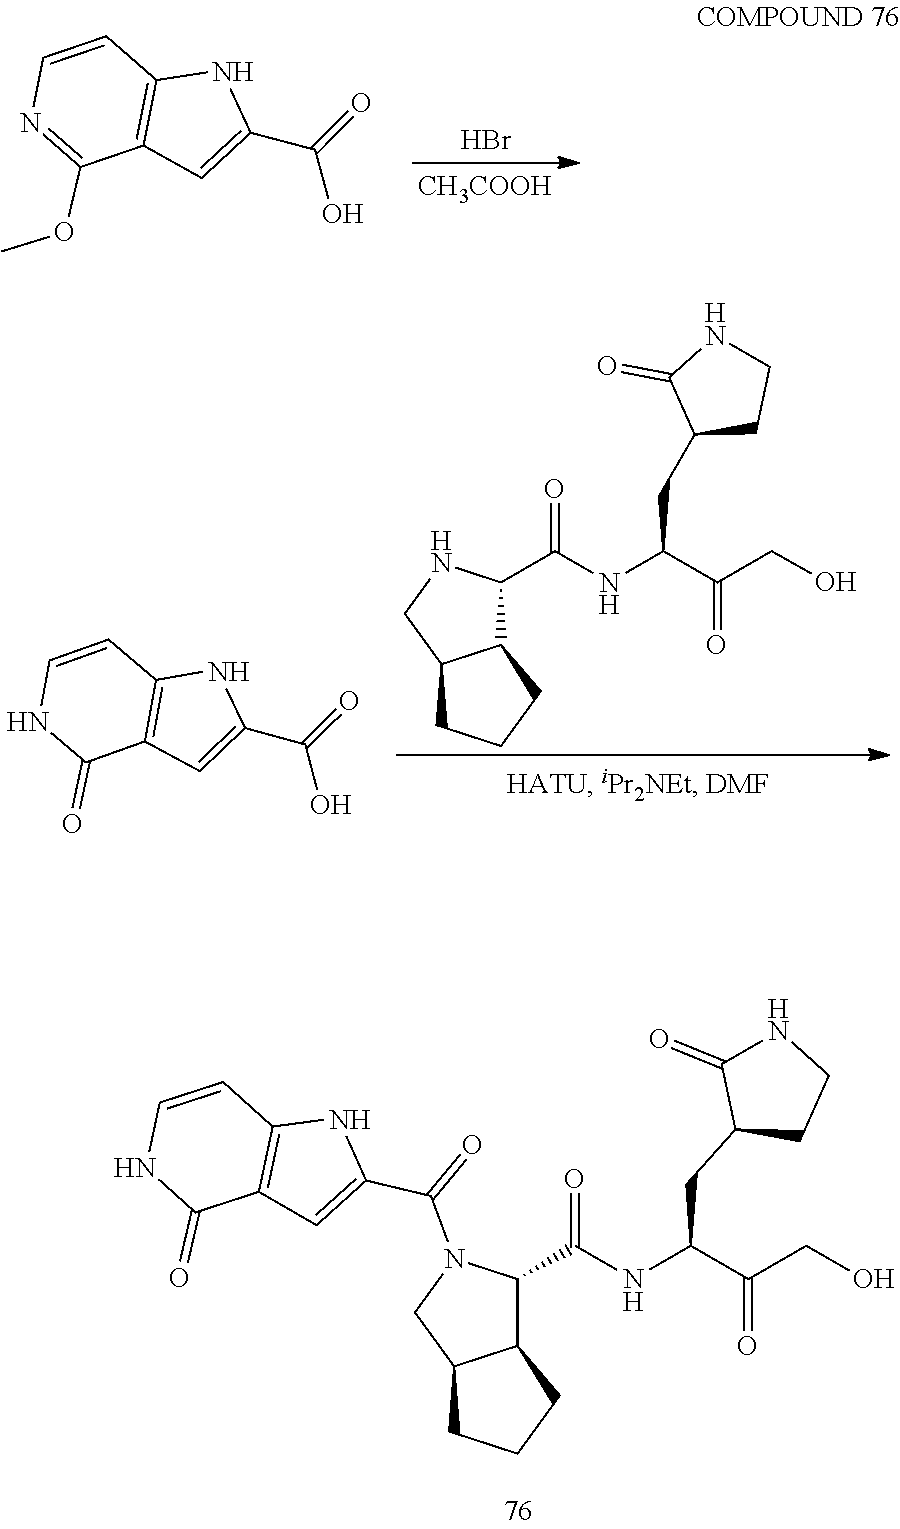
C12=C(C(OC)=NC=C1)C=C(C(=O)O)N2.Br.[CH3COOH].C(C(=O)CO)(NC(C1C2C(CN1)CCC2)=O)CC1C(=O)NCC1.C12=C(C=C(C(=O)O)N1)C(=O)NC=C2.N(C(=O)C1N(C(C2=CC3=C(C=CNC3=O)N2)=O)CC2CCCC12)C(C(=O)CO)CC1C(=O)NCC1
